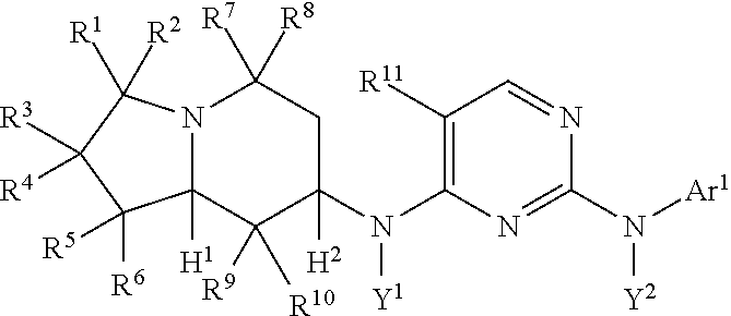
N12C([H1])(C([R9])([R10])C(N(C3=C([R11])C=NC(N([Ar1])[Y2])=N3)[Y1])([H2])CC1([R8])[R7])C([R6])([R5])C([R3])([R4])C2([R2])[R1]
